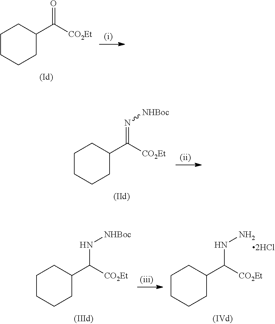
C1CCCC(C([CO2Et])=O)C1.C1CCCC(C([CO2Et])=N[NHBoc])C1.C1CCCC(C([CO2Et])N[NHBoc])C1.C1CCCC(C([CO2Et])NN)C1
